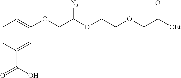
C1=CC(C(=O)O)=CC(OCC([N3])OCCOCC(=O)[OEt])=C1
